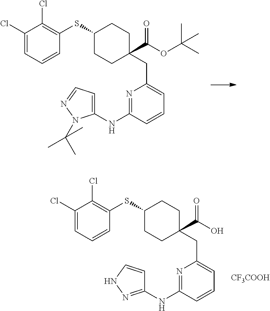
S(C1CCC(CC2=CC=CC(NC3=CC=NN3C(C)(C)C)=N2)(C(OC(C)(C)C)=O)CC1)C1=C(Cl)C(Cl)=CC=C1.S(C1CCC(CC2=CC=CC(NC3=NNC=C3)=N2)(C(O)=O)CC1)C1=C(Cl)C(Cl)=CC=C1.[CF3COOH]
